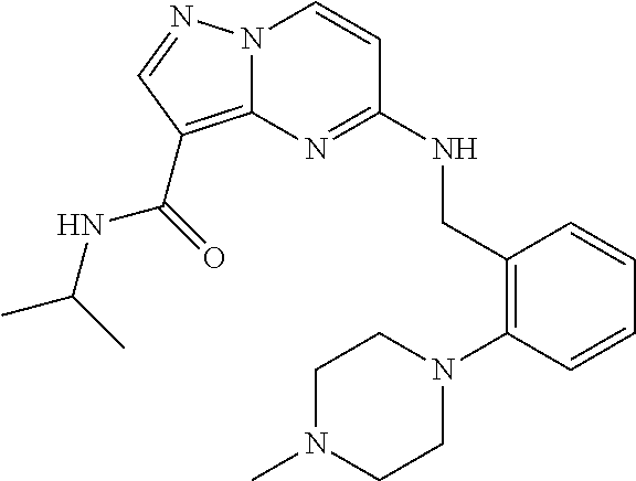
N12C(=C(C(=O)NC(C)C)C=N1)N=C(NCC1=C(N3CCN(C)CC3)C=CC=C1)C=C2
